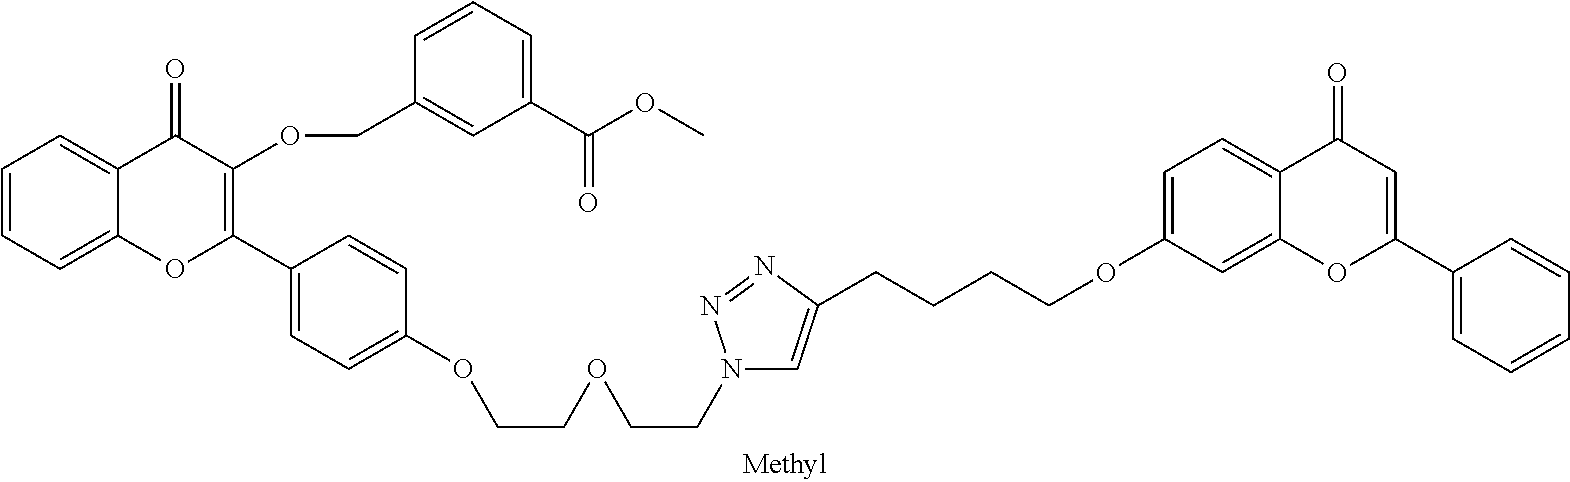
C1=CC=C2C(=C1)C(=O)C(OCC1=CC(C(OC)=O)=CC=C1)=C(C1=CC=C(OCCOCCN3C=C(CCCCOC4=CC=C5C(=C4)OC(C4=CC=CC=C4)=CC5=O)N=N3)C=C1)O2
